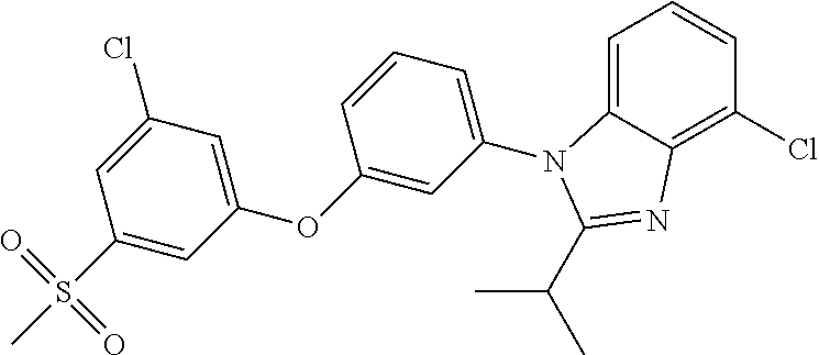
C1=C2C(=C(Cl)C=C1)N=C(C(C)C)N2C1=CC=CC(OC2=CC(Cl)=CC(S(C)(=O)=O)=C2)=C1
